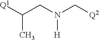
[Q1]C(CN(C[Q2])[H])C
